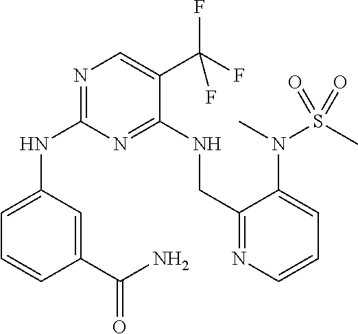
N1=C(NC2=CC=CC(C(N)=O)=C2)N=C(NCC2=NC=CC=C2N(C)S(C)(=O)=O)C(C(F)(F)F)=C1
